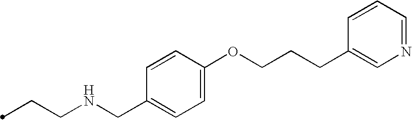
C(CNCC1=CC=C(OCCCC2=CN=CC=C2)C=C1)C
